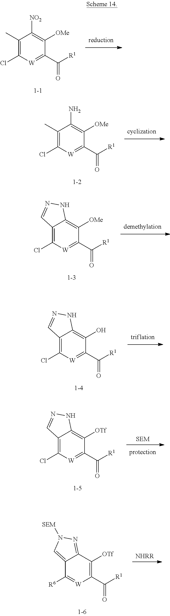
C1(Cl)=C(C)C(N)=C([OMe])C(C([R1])=O)=[W]1.C1(Cl)=C2C(=C([OMe])C(C([R1])=O)=[W]1)NN=C2.C1(Cl)=C(C)C([NO2])=C([OMe])C(C([R1])=O)=[W]1.C1(Cl)=C2C(=C(O)C(C([R1])=O)=[W]1)NN=C2.[SEM].C1(Cl)=C2C(=C([OTf])C(C([R1])=O)=[W]1)NN=C2.[NHRR].C1([R6])=[W]C(C([R1])=O)=C([OTf])C2=NN([SEM])C=C12
